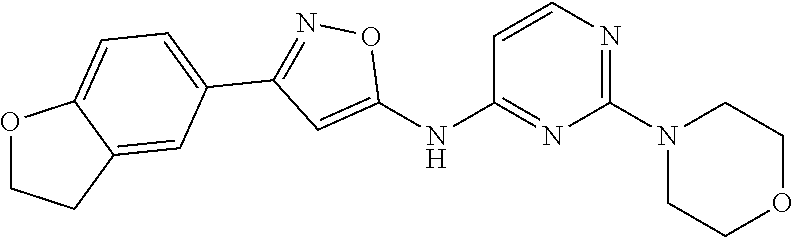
C1=CN=C(N2CCOCC2)N=C1NC1=CC(C2=CC=C3C(=C2)CCO3)=NO1
